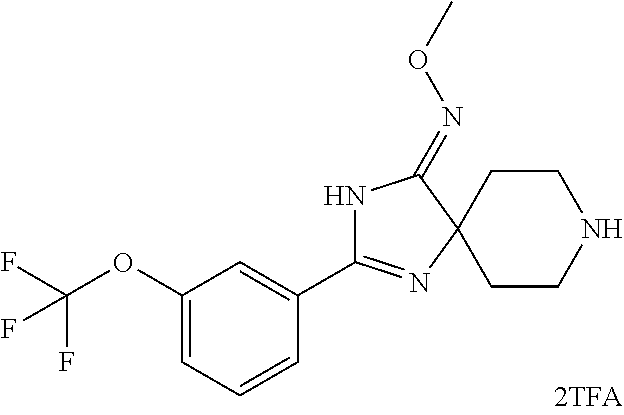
N1C(C2=CC(OC(F)(F)F)=CC=C2)=NC2(C1=NOC)CCNCC2
